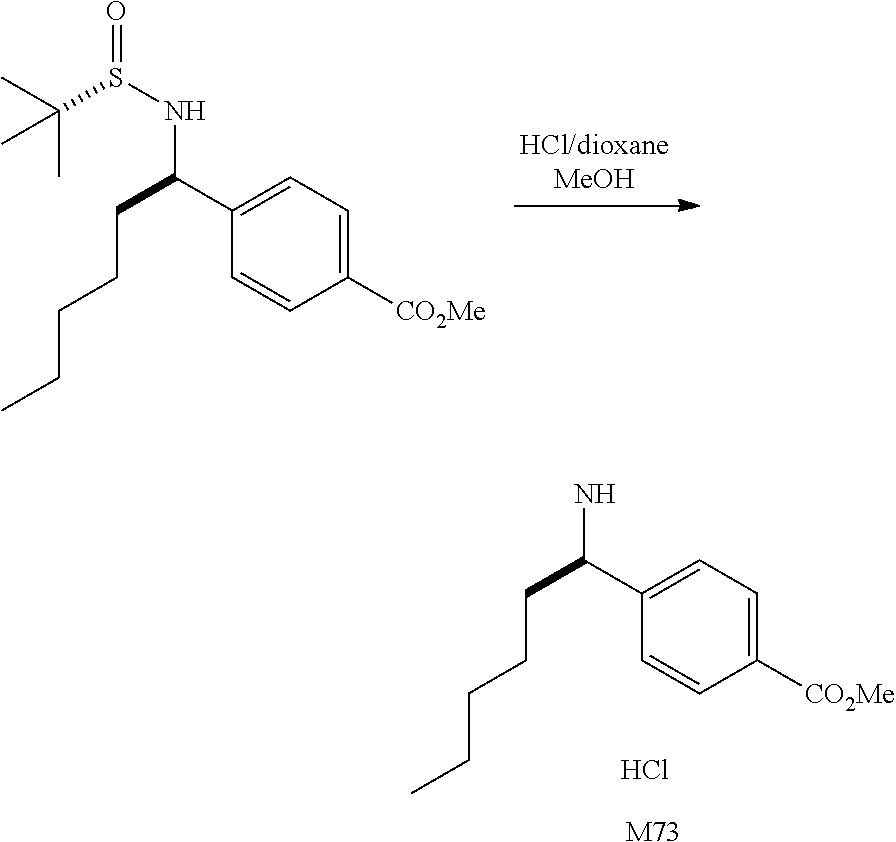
CC(C)(C)S(NC(C1=CC=C([CO2Me])C=C1)CCCCC)=O.NC(C1=CC=C([CO2Me])C=C1)CCCCC.Cl.[M73]
